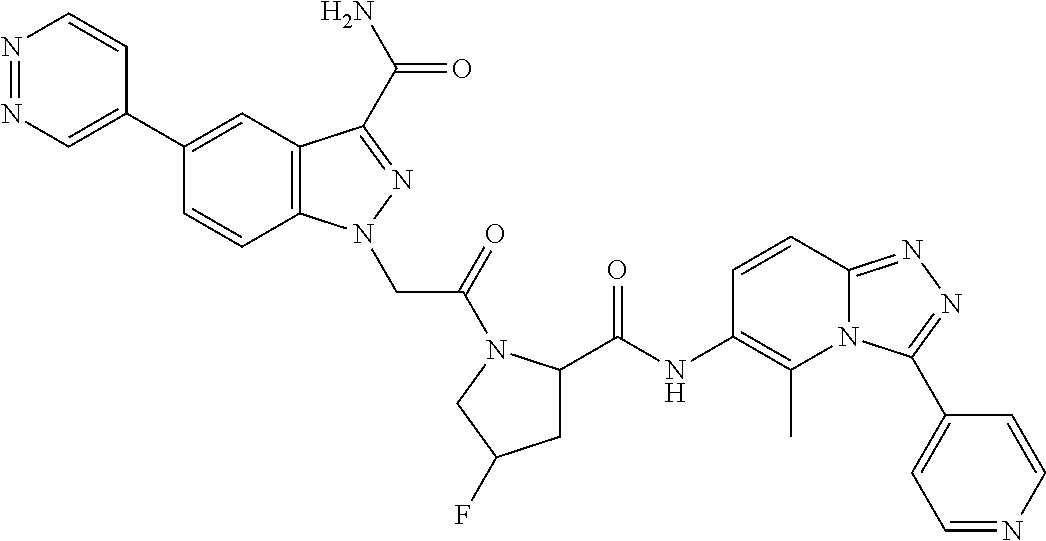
N1=NC=C(C2=CC3=C(C=C2)N(CC(=O)N2C(C(NC4=C(C)N5C(=NN=C5C5=CC=NC=C5)C=C4)=O)CC(F)C2)N=C3C(N)=O)C=C1
